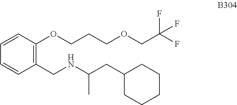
C1=CC(OCCCOCC(F)(F)F)=C(CNC(CC2CCCCC2)C)C=C1
